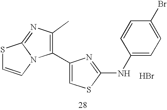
N12C(=NC(C)=C1C1=CSC(NC3=CC=C(Br)C=C3)=N1)SC=C2.Br
